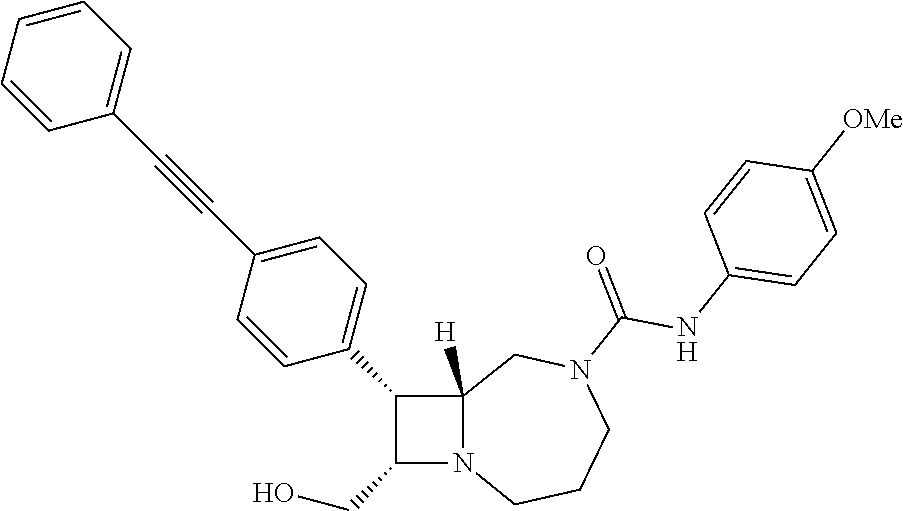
C12([H])N(C(CO)C1C1=CC=C(C#CC3=CC=CC=C3)C=C1)CCCN(C(=O)NC1=CC=C([OMe])C=C1)C2
